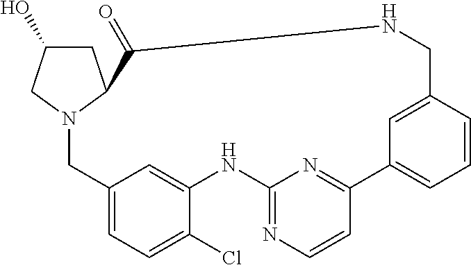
C1C(O)CN2C1C(=O)NCC1=CC(=CC=C1)C1=NC(=NC=C1)NC1=CC(=CC=C1Cl)C2
